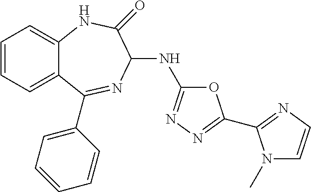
C1=CC=C2C(=C1)NC(=O)C(NC1=NN=C(C3=NC=CN3C)O1)N=C2C1=CC=CC=C1
